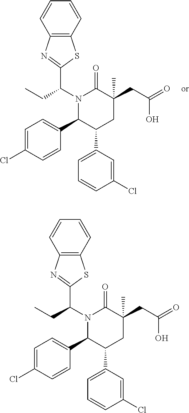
N1(C(C2=NC3=C(S2)C=CC=C3)CC)C(C2=CC=C(Cl)C=C2)C(C2=CC=CC(Cl)=C2)CC(CC(O)=O)(C)C1=O.N1(C(C2=NC3=C(S2)C=CC=C3)CC)C(C2=CC=C(Cl)C=C2)C(C2=CC=CC(Cl)=C2)CC(CC(O)=O)(C)C1=O
